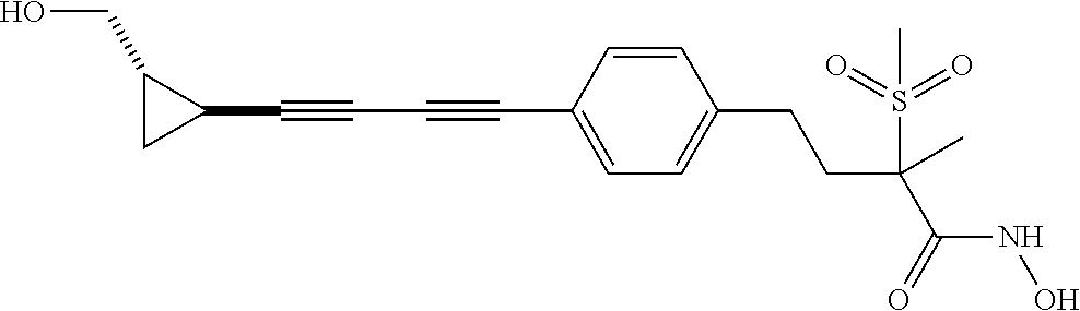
C1=CC(C#CC#CC2C(CO)C2)=CC=C1CCC(C(=O)NO)(C)S(=O)(=O)C
